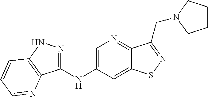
C1(NC2=CN=C3C(=C2)SN=C3CN2CCCC2)=NNC2=C1N=CC=C2
